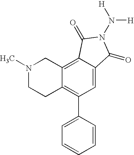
N1(C)CCC2=C(C3=CC=CC=C3)C=C3C(=C2C1)C(=O)N(N([H])[H])C3=O
